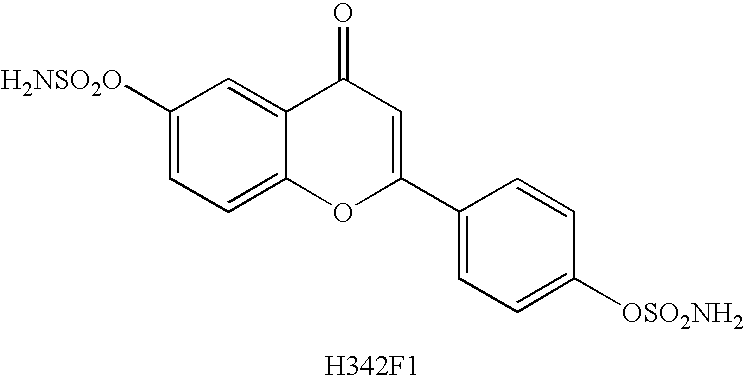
C1([H2NSO2O])=CC=C2C(=C1)C(=O)C=C(C1=CC=C([OSO2NH2])C=C1)O2.[H342F1]
